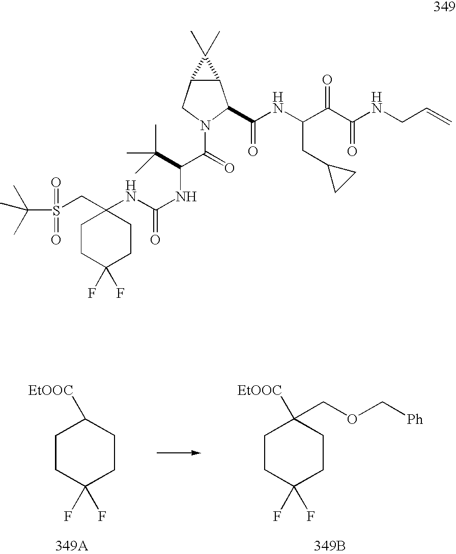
C1CC(F)(F)CCC1[EtOOC].C1CC(F)(F)CCC1([EtOOC])COC[Ph].[349B].C12C(CN(C(=O)C(NC(=O)NC3(CS(C(C)(C)C)(=O)=O)CCC(F)(F)CC3)C(C)(C)C)C1C(NC(C(C(NCC=C)=O)=O)CC1CC1)=O)C2(C)C
